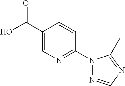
OC(=O)C1=CN=C(N2N=CN=C2C)C=C1
